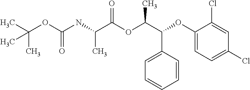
N(C(C(OC(C(C1=CC=CC=C1)OC1=CC=C(Cl)C=C1Cl)C)=O)C)C(OC(C)(C)C)=O
